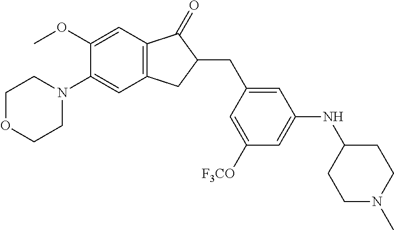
C1(OC)=CC2=C(C=C1N1CCOCC1)CC(CC1=CC(NC3CCN(C)CC3)=CC([F3CO])=C1)C2=O
